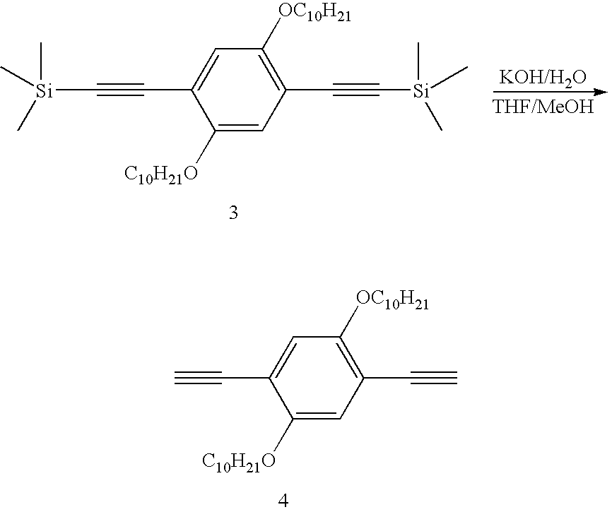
C1([C10H21O])=CC(C#C[Si](C)(C)C)=C([OC10H21])C=C1C#C[Si](C)(C)C.C1([C10H21O])=CC(C#C)=C([OC10H21])C=C1C#C
